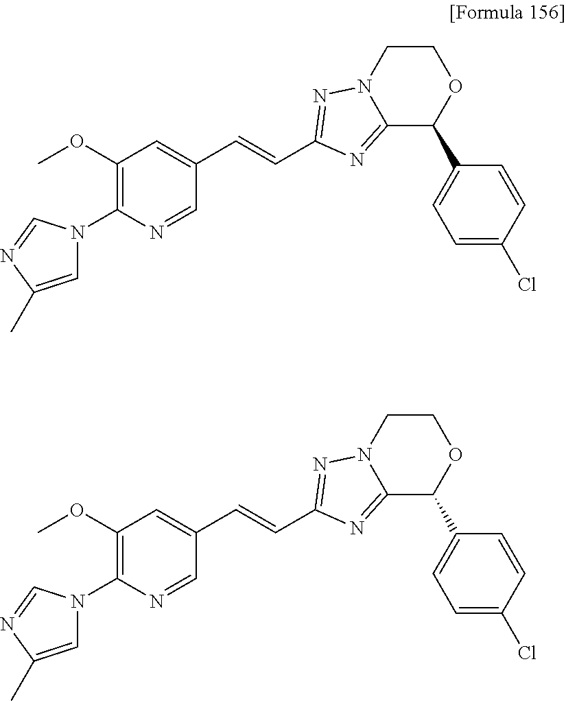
C1=NC(N2C=C(C)N=C2)=C(OC)C=C1C=CC1=NN2C(=N1)C(C1=CC=C(Cl)C=C1)OCC2.C1=NC(N2C=C(C)N=C2)=C(OC)C=C1C=CC1=NN2C(=N1)C(C1=CC=C(Cl)C=C1)OCC2
